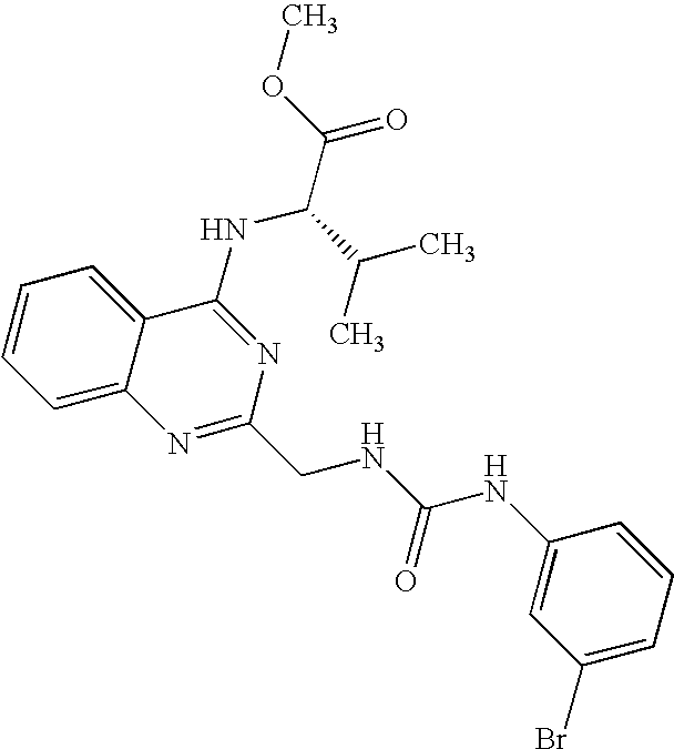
C1=CC=C2C(=C1)N=C(CNC(NC1=CC(Br)=CC=C1)=O)N=C2NC(C(=O)OC)C(C)C
